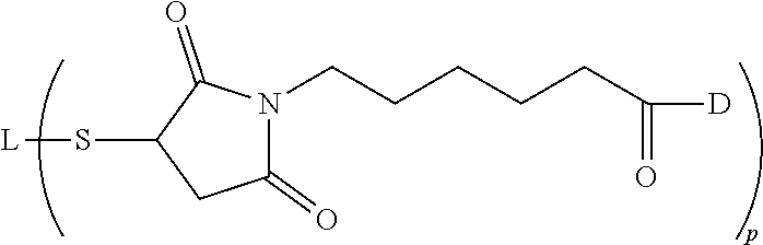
N1(CCCCCC([D])=O)C(=O)CC(S[L])C1=O
